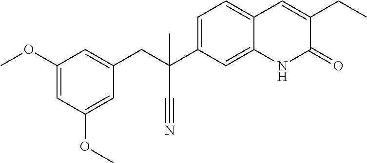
C(C1=CC(OC)=CC(OC)=C1)C(C#N)(C1=CC=C2C(=C1)NC(=O)C(CC)=C2)C
